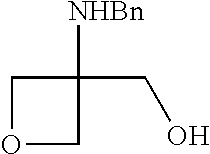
O1CC([NHBn])(CO)C1
